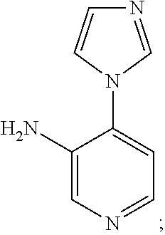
N1=CN(C2=CC=NC=C2N)C=C1
